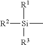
[R1][Si](C)([R3])[R2]
